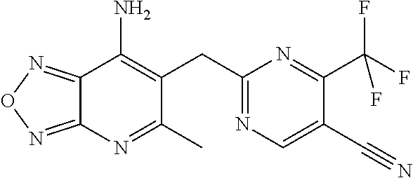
C12=NON=C1N=C(C)C(CC1=NC=C(C#N)C(C(F)(F)F)=N1)=C2N
